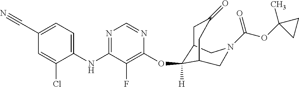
C1(NC2=NC=NC(OC3([H])C4CC(=O)CC3CN(C(OC3(C)CC3)=O)C4)=C2F)=CC=C(C#N)C=C1Cl
